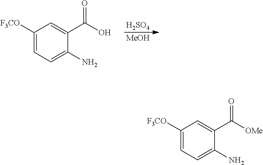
C1([F3CO])=CC=C(N)C(C([OMe])=O)=C1.C1([F3CO])=CC=C(N)C(C(O)=O)=C1.[MeOH].[H2SO4]
